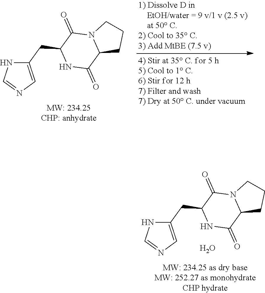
C12C(=O)NC(CC3=CN=CN3)C(=O)N1CCC2.O.C12C(=O)NC(CC3=CN=CN3)C(=O)N1CCC2
